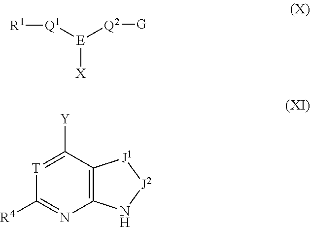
C12=C(C([Y])=[T]C([R4])=N1)[J1][J2]N2.[E]([X])([Q1][R1])[Q2][G]
